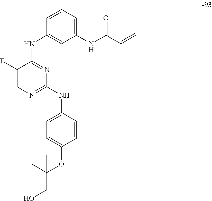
C1=CC=C(NC(C=C)=O)C=C1NC1=NC(NC2=CC=C(OC(CO)(C)C)C=C2)=NC=C1F
